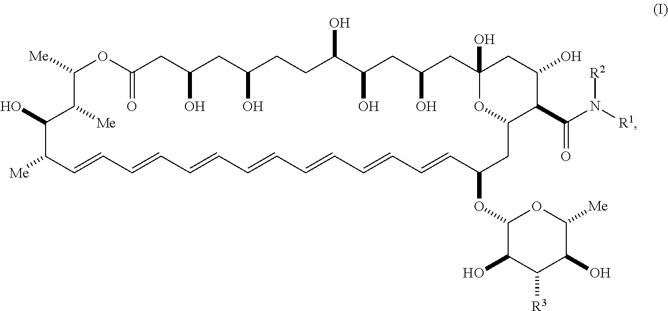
OC1CC2(O)CC(O)CC(O)C(O)CCC(O)CC(O)CC(=O)OC([Me])C([Me])C(O)C([Me])C=CC=CC=CC=CC=CC=CC=CC(OC3C(O)C([R3])C(O)C([Me])O3)CC(O2)C1C(=O)N([R1])[R2]
